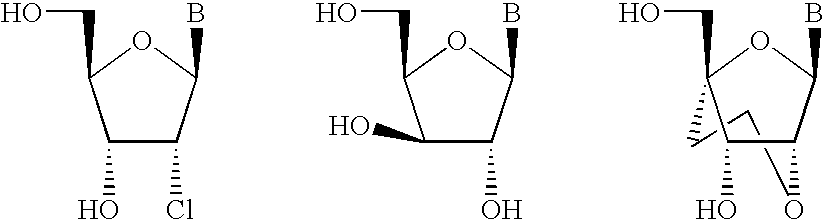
C1(O)C(Cl)C(B)OC1CO.C1(O)C(O)C(B)OC1CO.C1CC2(CO)C(O)C(C(B)O2)O1
